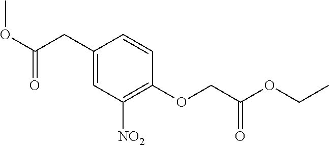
C1(CC(OC)=O)=CC([NO2])=C(OCC(OCC)=O)C=C1
